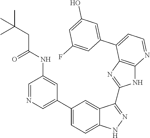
C1(C2=CC=C3C(=C2)C(C2=NC4=C(N2)N=CC=C4C2=CC(O)=CC(F)=C2)=NN3)=CN=CC(NC(CC(C)(C)C)=O)=C1
